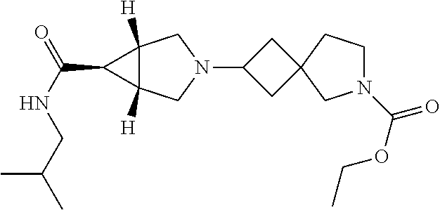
C1C(N2CC3([H])C([H])(C2)C3C(NCC(C)C)=O)CC12CN(C(OCC)=O)CC2
